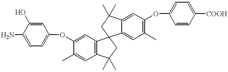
C1=C(OC2=CC3=C(C=C2C)C(C)(C)CC32CC(C)(C)C3=CC(OC4=CC=C([COOH])C=C4)=C(C)C=C23)C=C(O)C(N)=C1
